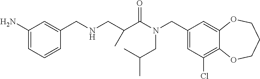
C1(CN(CC(C)C)C(C(C)CNCC2=CC(N)=CC=C2)=O)=CC(Cl)=C2C(=C1)OCCCO2
